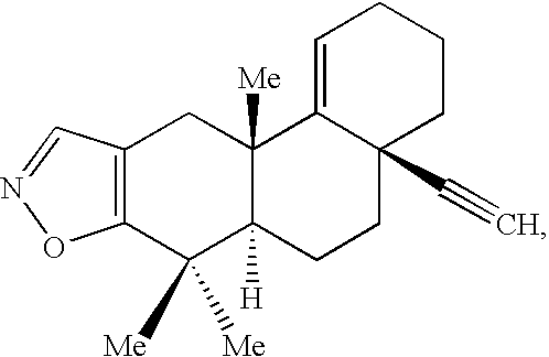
C12=C(C([Me])([Me])C3([H])C([Me])(C1)C1=CCCCC1(C#C)CC3)ON=C2
